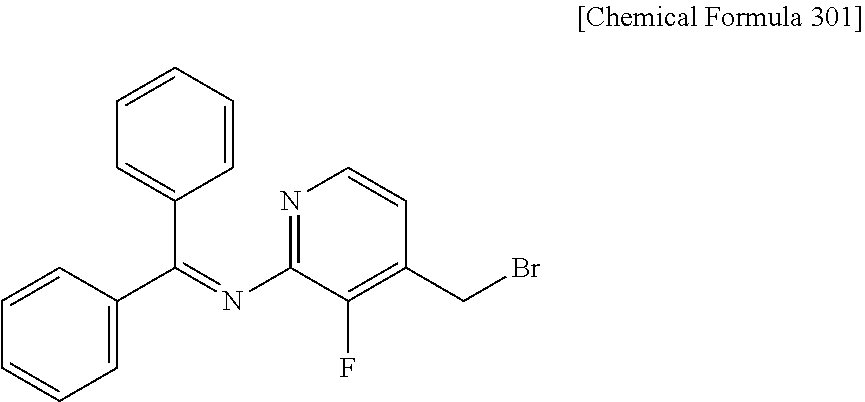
N1=C(N=C(C2=CC=CC=C2)C2=CC=CC=C2)C(F)=C(CBr)C=C1
